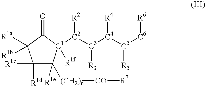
C1([R1c])([R1d])C([(CH2)n][CO][R7])([R1e])[C1]([C2]([C3]([C4]([C5]([C6][R6])[R5])[R4])[R3])[R2])([R1f])C(=O)C1([R1a])[R1b]
